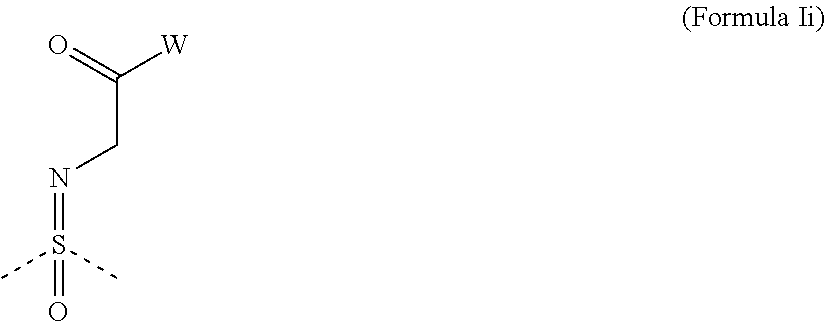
CS(C)(=O)=NCC([W])=O
